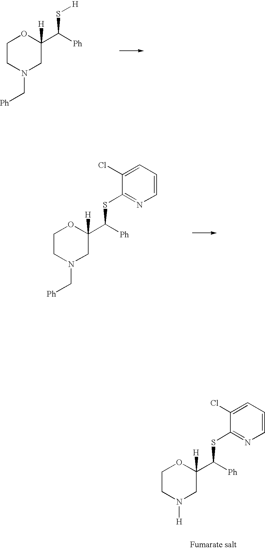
C1CN([H])CC(C([Ph])SC2=NC=CC=C2Cl)([H])O1.C1CN(C[Ph])CC(C([Ph])S[H])([H])O1.C1CN(C[Ph])CC(C([Ph])SC2=NC=CC=C2Cl)([H])O1
